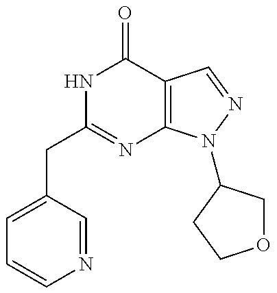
C1=C(CC2=NC3=C(C(=O)N2)C=NN3C2COCC2)C=NC=C1
